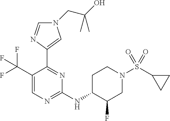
C1(C(F)(F)F)=CN=C(NC2C(F)CN(S(C3CC3)(=O)=O)CC2)N=C1C1=CN(CC(O)(C)C)C=N1
